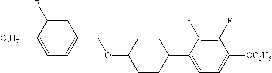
C1=C(F)C([C3H7])=CC=C1COC1CCC(C2=CC=C([OC2H5])C(F)=C2F)CC1
